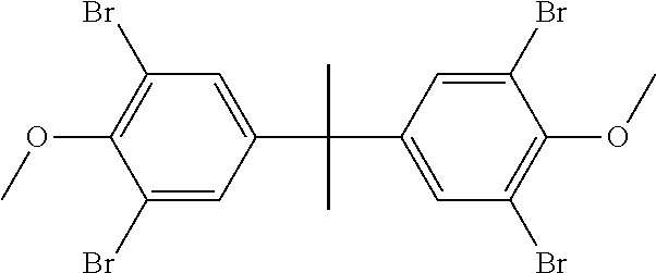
C1(Br)=CC(C(C2=CC(Br)=C(OC)C(Br)=C2)(C)C)=CC(Br)=C1OC
